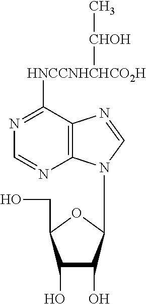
C1(O)C(O)C(N2C3=C(N=C2)C([HNCCNHCHCO2H][CHOH]C)=NC=N3)OC1CO
